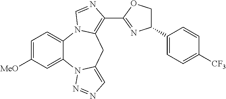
C1=C([MeO])C=C2C(=C1)N1C(=C(C3=NC(C4=CC=C([CF3])C=C4)CO3)N=C1)CC1=CN=NN21
